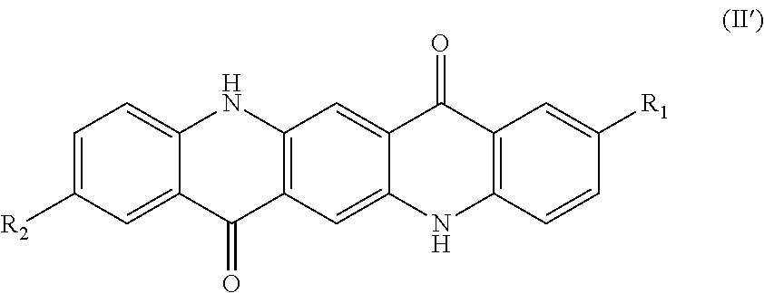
C1=C2C(=CC=C1[R2])NC1=C(C2=O)C=C2C(=C1)C(=O)C1=C(N2)C=CC([R1])=C1
